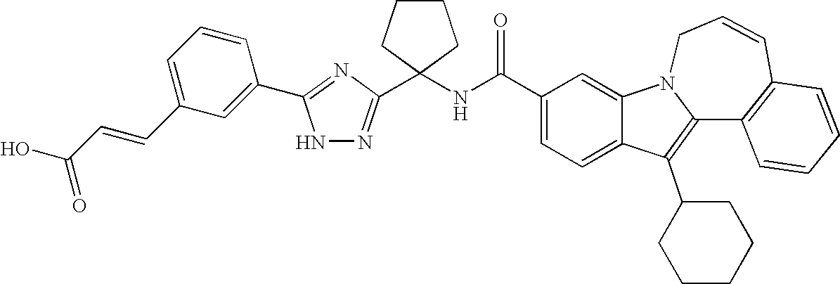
C1(C(NC2(C3=NNC(C4=CC(C=CC(=O)O)=CC=C4)=N3)CCCC2)=O)=CC=C2C(=C1)N1C(=C2C2CCCCC2)C2=C(C=CC1)C=CC=C2
